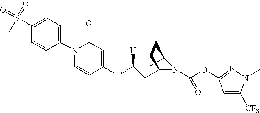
C1(S(C)(=O)=O)=CC=C(N2C=CC(OC3([H])CC4N(C(OC5=NN(C)C([CF3])=C5)=O)C(C3)CC4)=CC2=O)C=C1
